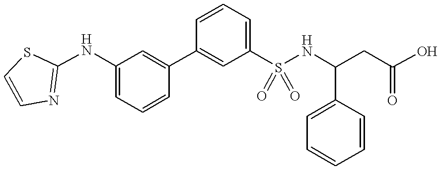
C1=C(NC2=NC=CS2)C=C(C2=CC(S(NC(C3=CC=CC=C3)CC(=O)O)(=O)=O)=CC=C2)C=C1
